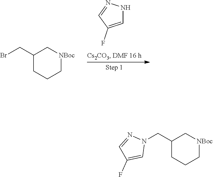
C1=C(F)C=NN1.C1(CBr)CCC[NBoc]C1.C1(CN2N=CC(F)=C2)CCC[NBoc]C1
